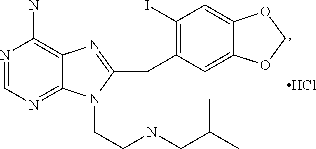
N1=CN=C2C(=C1N)N=C(CC1=C(I)C=C3C(=C1)OCO3)N2CCNCC(C)C.Cl
